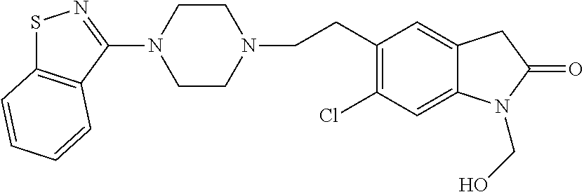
S1C2=C(C(N3CCN(CCC4=C(Cl)C=C5C(=C4)CC(=O)N5CO)CC3)=N1)C=CC=C2
